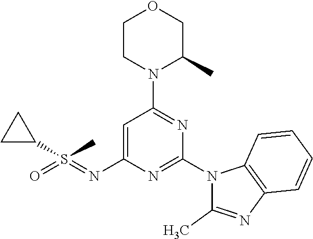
C1CN(C2=NC(N3C(C)=NC4=C3C=CC=C4)=NC(N=S(=O)(C3CC3)C)=C2)C(C)CO1
